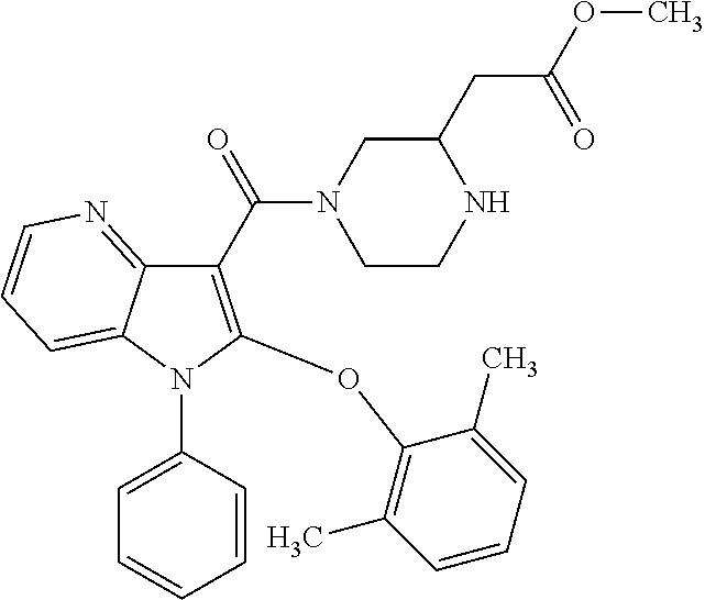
C1(C(=O)N2CCNC(CC(OC)=O)C2)=C(OC2=C(C)C=CC=C2C)N(C2=CC=CC=C2)C2=CC=CN=C12
